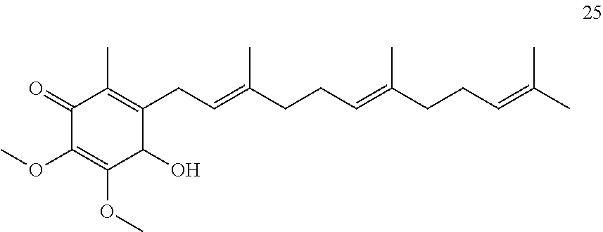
C1(=O)C(OC)=C(OC)C(O)C(CC=C(CCC=C(CCC=C(C)C)C)C)=C1C
